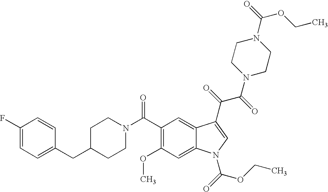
C1(F)=CC=C(CC2CCN(C(=O)C3=C(OC)C=C4C(=C3)C(C(C(=O)N3CCN(C(=O)OCC)CC3)=O)=CN4C(=O)OCC)CC2)C=C1
